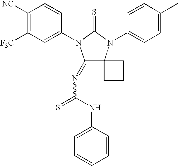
C1([NC])=C([F3C])C=C(N2C(=NC(=S)NC3=CC=CC=C3)C3(N(C4=CC=C(C)C=C4)C2=S)CCC3)C=C1
